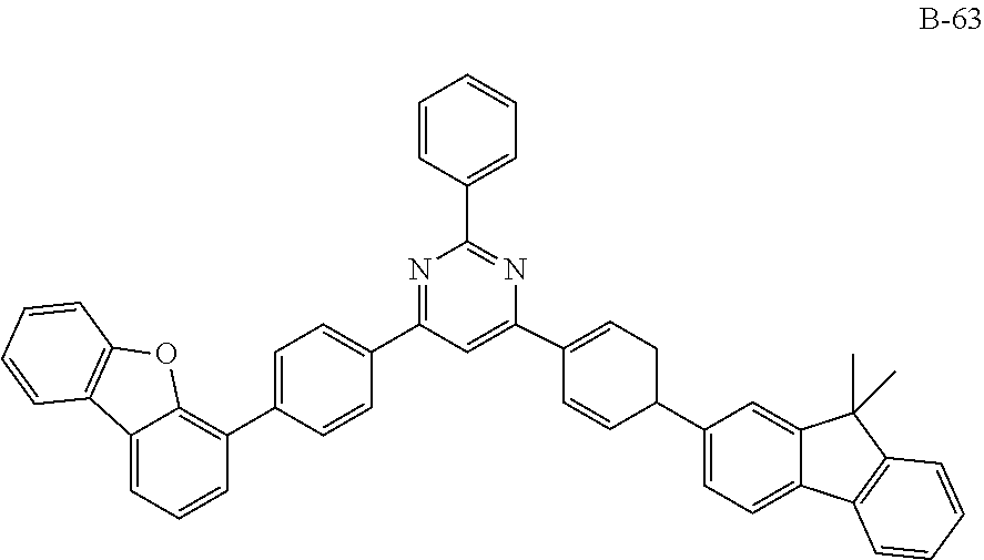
C1=C(C2=C3C(=CC=C2)C2=C(O3)C=CC=C2)C=CC(C2=NC(C3=CC=CC=C3)=NC(C3=CCC(C4=CC=C5C(=C4)C(C)(C)C4=C5C=CC=C4)C=C3)=C2)=C1
